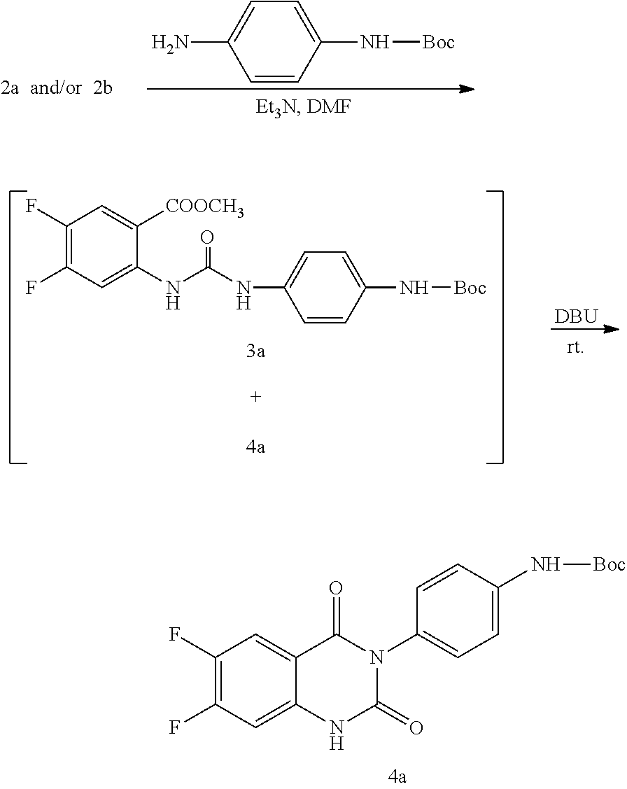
C1=CC(N[Boc])=CC=C1N.[DBU].C1(F)=C(F)C=C(NC(NC2=CC=C(N[Boc])C=C2)=O)C([COOCH3])=C1.C1(F)=C(F)C=C2C(=C1)C(=O)N(C1=CC=C(N[Boc])C=C1)C(=O)N2
